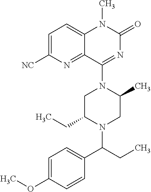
C1C(CC)N(C(CC)C2=CC=C(OC)C=C2)CC(C)N1C1=NC(=O)N(C)C2=CC=C([NC])N=C12
